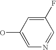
C1(O)=CN=CC(F)=C1
